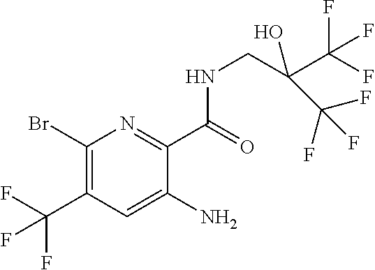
C1(Br)=C(C(F)(F)F)C=C(N)C(C(NCC(C(F)(F)F)(C(F)(F)F)O)=O)=N1
